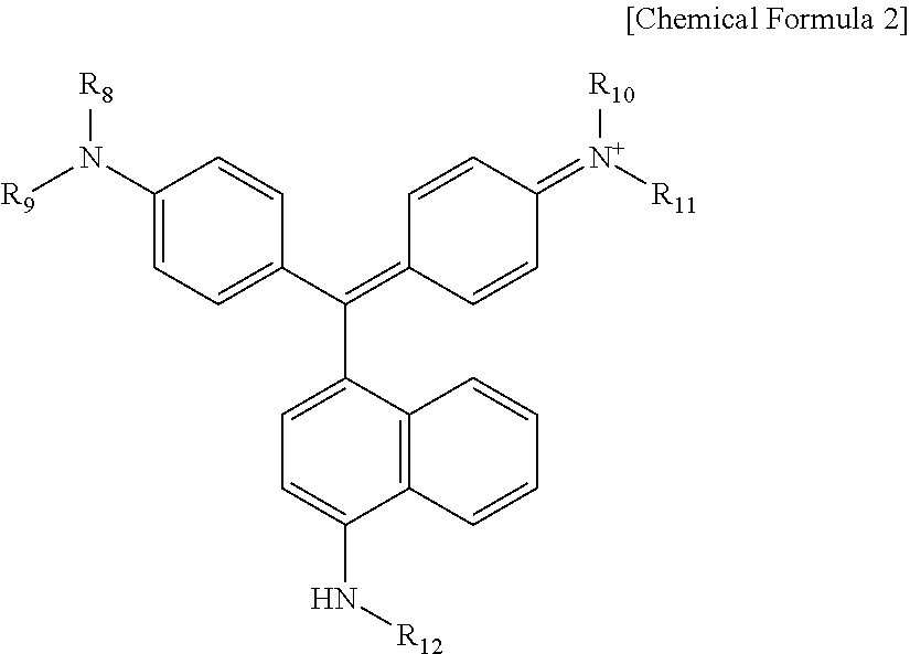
[R9]N(C1=CC=C(C(=C2C=CC(=[N+]([R11])[R10])C=C2)C2=CC=C(N[R12])C3=C2C=CC=C3)C=C1)[R8]
